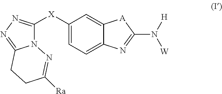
C1=C2C(=CC=C1[X]C1=NN=C3N1N=C([Ra])CC3)N=C(N([W])[H])[A]2
